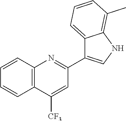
C12=C(C=CC=C1)N=C(C1=CNC3=C(C)C=CC=C13)C=C2[CF3]
